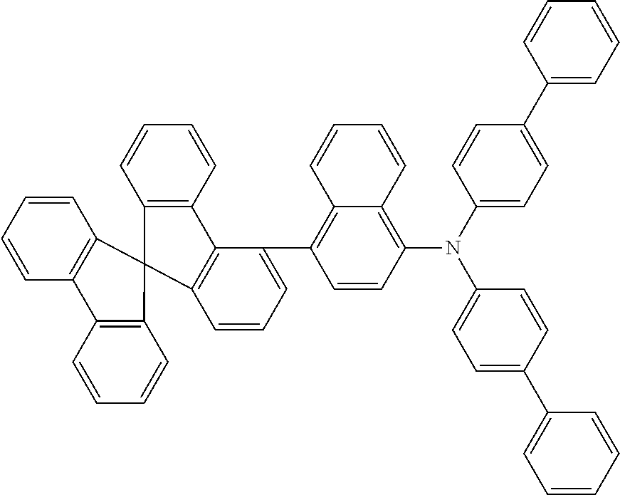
C1=CC=CC2=C1C1(C3=C2C=CC=C3)C2=C(C(C3=C4C(=C(N(C5=CC=C(C6=CC=CC=C6)C=C5)C5=CC=C(C6=CC=CC=C6)C=C5)C=C3)C=CC=C4)=CC=C2)C2=C1C=CC=C2
